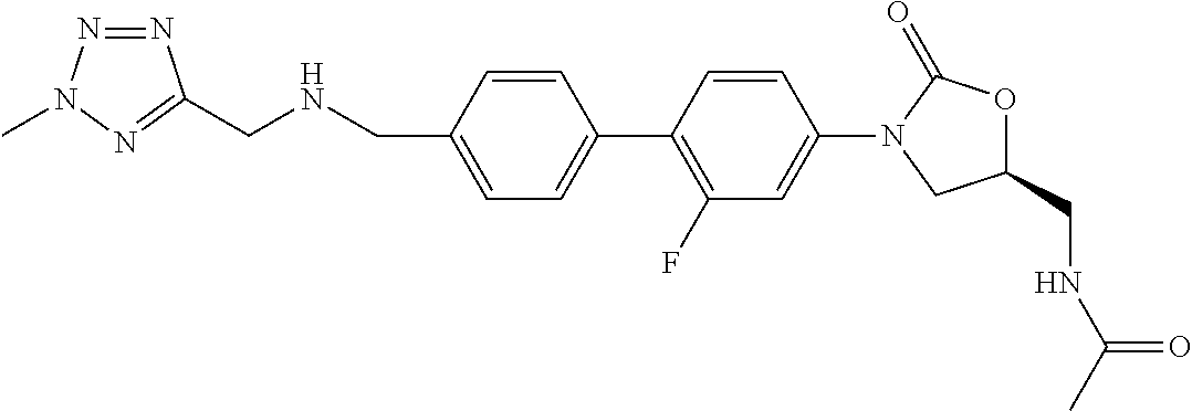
C1=C(CNCC2=NN(C)N=N2)C=CC(C2=C(F)C=C(N3CC(CNC(C)=O)OC3=O)C=C2)=C1
